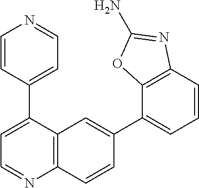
C12=C(C(C3=CC=NC=C3)=CC=N1)C=C(C1=CC=CC3=C1OC(N)=N3)C=C2
